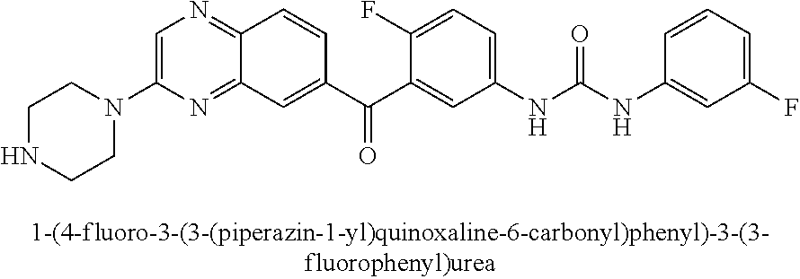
C1=C(N2CCNCC2)N=C2C(=N1)C=CC(C(C1=CC(NC(NC3=CC(F)=CC=C3)=O)=CC=C1F)=O)=C2
